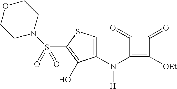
S(C1=C(O)C(N([H])C2=C([OEt])C(=O)C2=O)=CS1)(=O)(=O)N1CCOCC1
